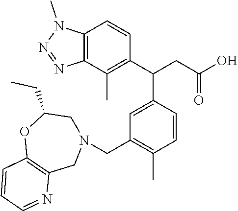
C12=C(C(C)=C(C(CC(O)=O)C3=CC(CN4CC(CC)OC5=C(C4)N=CC=C5)=C(C)C=C3)C=C1)N=NN2C
